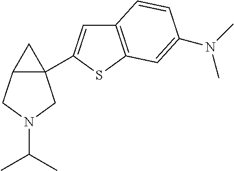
C12(C3=CC4=C(S3)C=C(N(C)C)C=C4)C(CN(C(C)C)C1)C2
